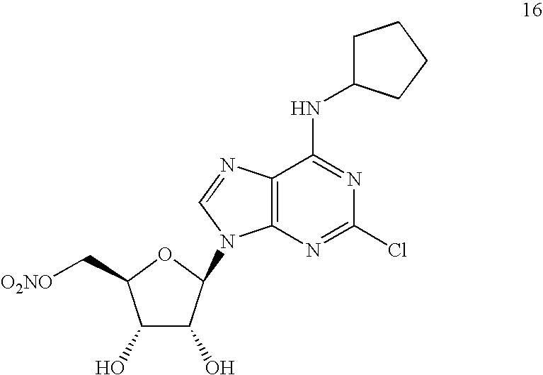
C1(O)C(O)C(N2C3=C(N=C2)C(NC2CCCC2)=NC(Cl)=N3)OC1C[O2NO]
